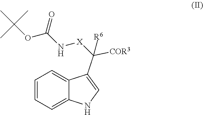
C1=CC=C2C(=C1)NC=C2C([R6])([COR3])[X]NC(OC(C)(C)C)=O
